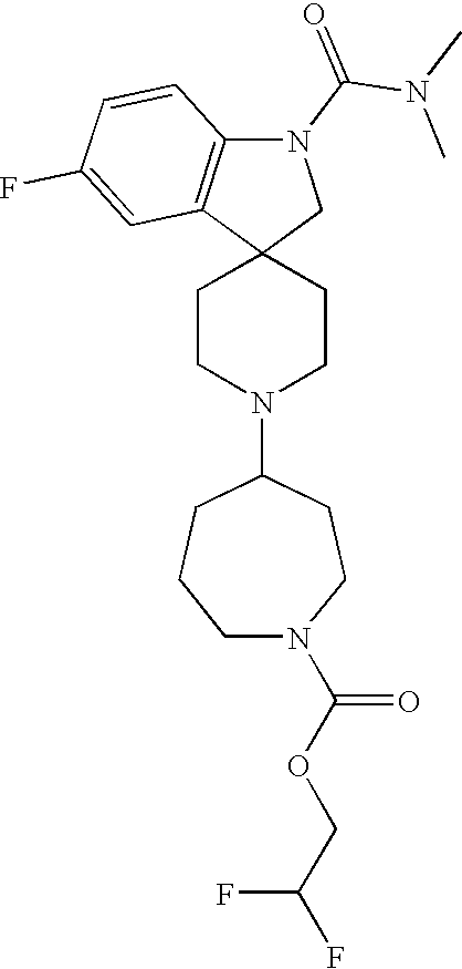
C1CN(C2CCCN(C(OCC(F)F)=O)CC2)CCC12CN(C(N(C)C)=O)C1=C2C=C(F)C=C1
